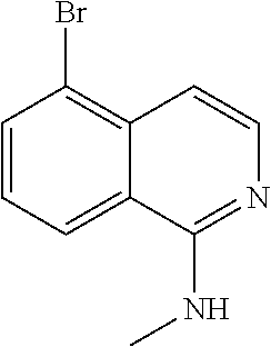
C1=CC=C2C(=C1Br)C=CN=C2NC
